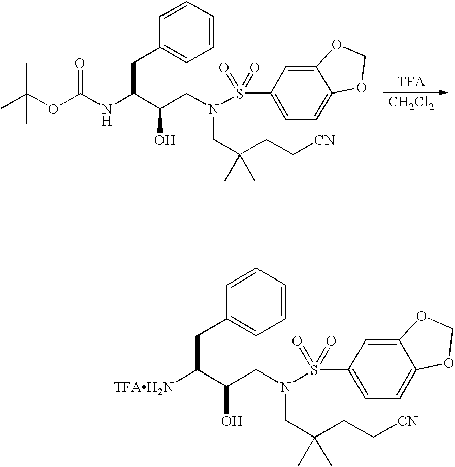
[CH2Cl2].CC(OC(NC(C(CN(S(C1=CC=C2C(=C1)OCO2)(=O)=O)CC(CC[CN])(C)C)O)CC1=CC=CC=C1)=O)(C)C.[TFAH2N]C(C(CN(S(C1=CC=C2C(=C1)OCO2)(=O)=O)CC(CC[CN])(C)C)O)CC1=CC=CC=C1
